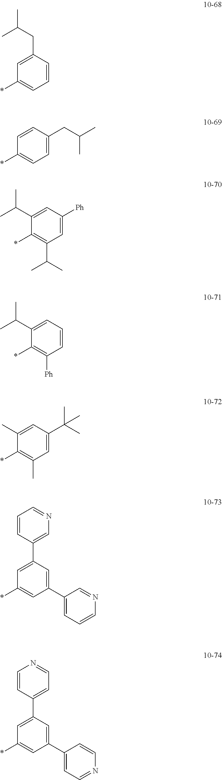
C1=C(CC(C)C)C=CC=C1*.C1=CC(CC(C)C)=CC=C1*.C1(C(C)C)=CC([Ph])=CC(C(C)C)=C1*.C1(C(C)C)=CC=CC([Ph])=C1*.C1(C)=CC(C(C)(C)C)=CC(C)=C1*.C1=C(C2=CN=CC=C2)C=C(C2=CC=CN=C2)C=C1*.C1=C(C2=CC=NC=C2)C=C(C2=CC=NC=C2)C=C1*
